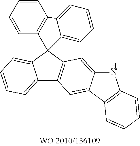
C12=CC=CC=C1C1(C3=C2C=C2C(=C3)NC3=C2C=CC=C3)C2=C(C=CC=C2)C2=CC=CC=C12
